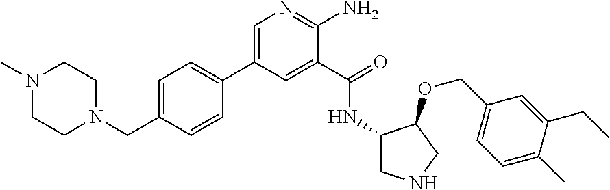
C1(C2=CN=C(N)C(C(=O)NC3CNCC3OCC3=CC=C(C)C(CC)=C3)=C2)=CC=C(CN2CCN(C)CC2)C=C1
